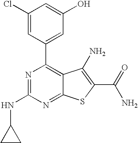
N1=C(NC2CC2)N=C2C(=C1C1=CC(O)=CC(Cl)=C1)C(N)=C(C(N)=O)S2
